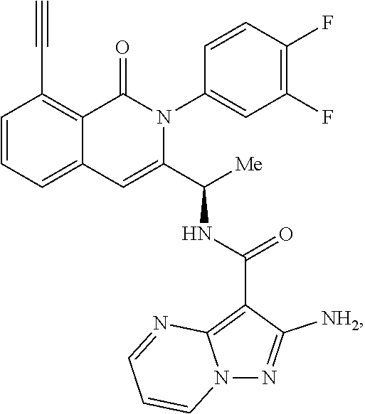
C1=CC=C2C(=C1C#C)C(=O)N(C1=CC(F)=C(F)C=C1)C(C([Me])NC(C1=C3N(N=C1[NH2])C=CC=N3)=O)=C2
